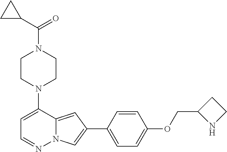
C1CN(C2=CC=NN3C2=CC(C2=CC=C(OCC4NCC4)C=C2)=C3)CCN1C(C1CC1)=O
